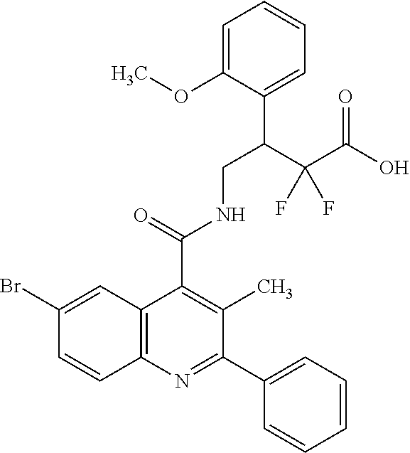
C1=CC2=C(C=C1Br)C(C(=O)NCC(C(C(O)=O)(F)F)C1=CC=CC=C1OC)=C(C)C(C1=CC=CC=C1)=N2
